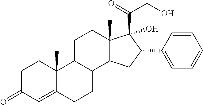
C1C(=O)C=C2C(C)(C1)C1=CCC3(C)C(C1CC2)CC(C1=CC=CC=C1)C3(O)C(=O)CO
